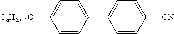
C1=CC(C2=CC=C([CN])C=C2)=CC=C1[CnH2n+1O]
